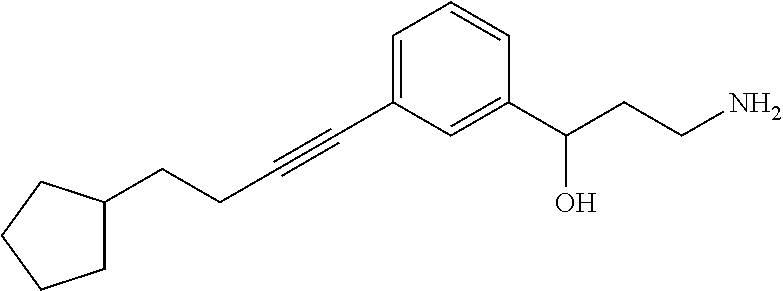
C(C#CC1=CC=CC(C(CCN)O)=C1)CC1CCCC1
